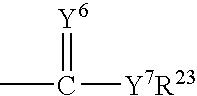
CC([Y7R23])=[Y6]
